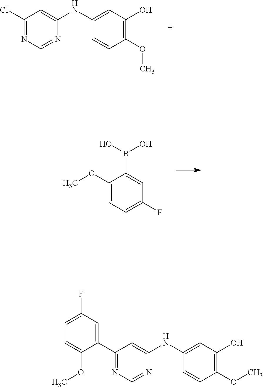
C1(Cl)=NC=NC(NC2=CC(O)=C(OC)C=C2)=C1.C1(OC)=CC=C(F)C=C1B(O)O.C1(C2=NC=NC(NC3=CC(O)=C(OC)C=C3)=C2)=CC(F)=CC=C1OC
